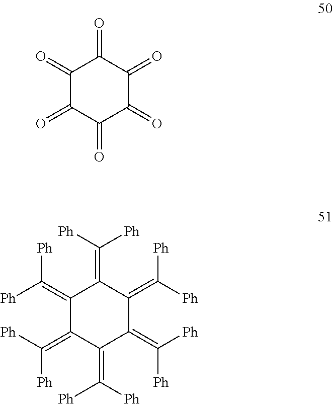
C1(=O)C(=O)C(=O)C(=O)C(=O)C1=O.C1(=C([Ph])[Ph])C(=C([Ph])[Ph])C(=C([Ph])[Ph])C(=C([Ph])[Ph])C(=C([Ph])[Ph])C1=C([Ph])[Ph]
